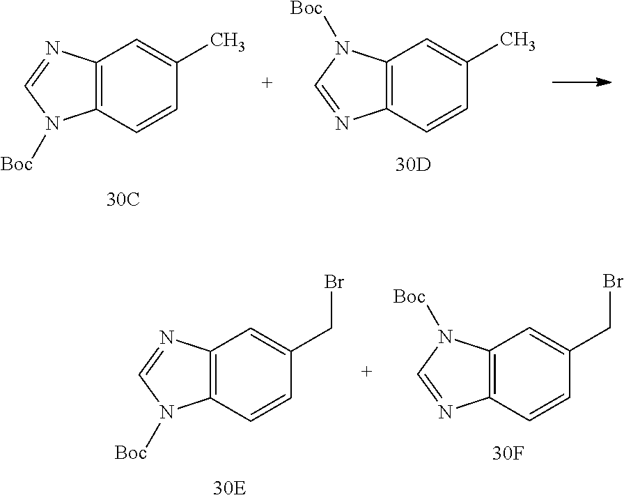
C12=C(C=CC(C)=C1)N([Boc])C=N2.C12=C(C=CC(C)=C1)N=CN2[Boc].C12=C(C=CC(CBr)=C1)N([Boc])C=N2.C12=C(C=CC(CBr)=C1)N=CN2[Boc]
